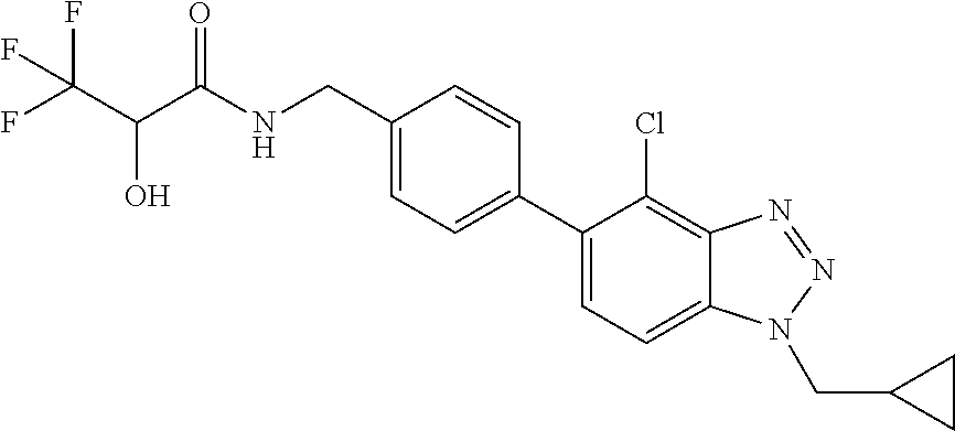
C1=C(C2=CC=C(CNC(C(C(F)(F)F)O)=O)C=C2)C(Cl)=C2C(=C1)N(CC1CC1)N=N2
